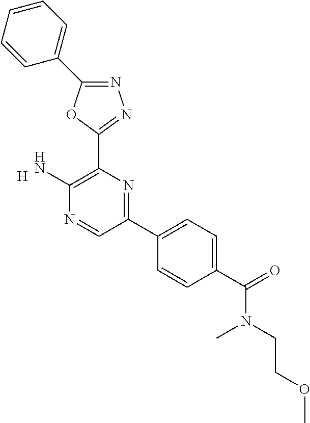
C1(N)=C(C2=NN=C(C3=CC=CC=C3)O2)N=C(C2=CC=C(C(N(C)CCOC)=O)C=C2)C=N1.[H]
